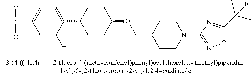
C1(S(=O)(=O)C)=CC=C(C2CCC(OCC3CCN(C4=NOC(C(C)(C)F)=N4)CC3)CC2)C(F)=C1
